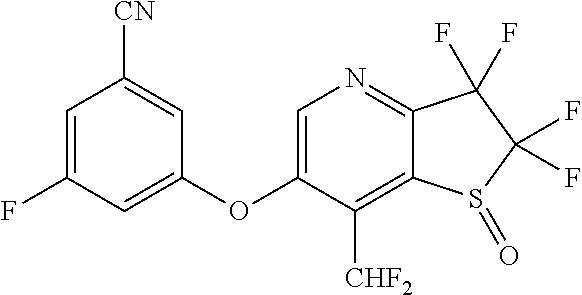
C1=C(OC2=CC(F)=CC([CN])=C2)C([CHF2])=C2C(=N1)C(F)(F)C(F)(F)S2=O
